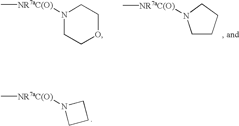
C[NR7aC(O)]N1CCOCC1.C[NR7aC(O)]N1CCCC1.C[NR7aC(O)]N1CCC1
